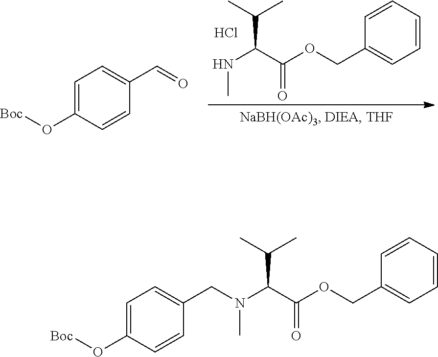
C1=CC=CC(COC(C(NC)C(C)C)=O)=C1.Cl.C1=C(O[Boc])C=CC(C=O)=C1.C1=C(O[Boc])C=CC(CN(C(C(OCC2=CC=CC=C2)=O)C(C)C)C)=C1
